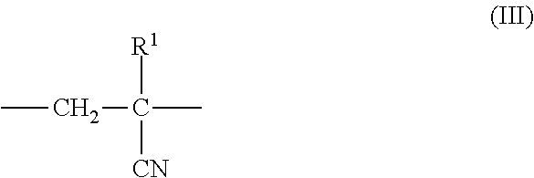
CCC(C)([R1])[CN]
